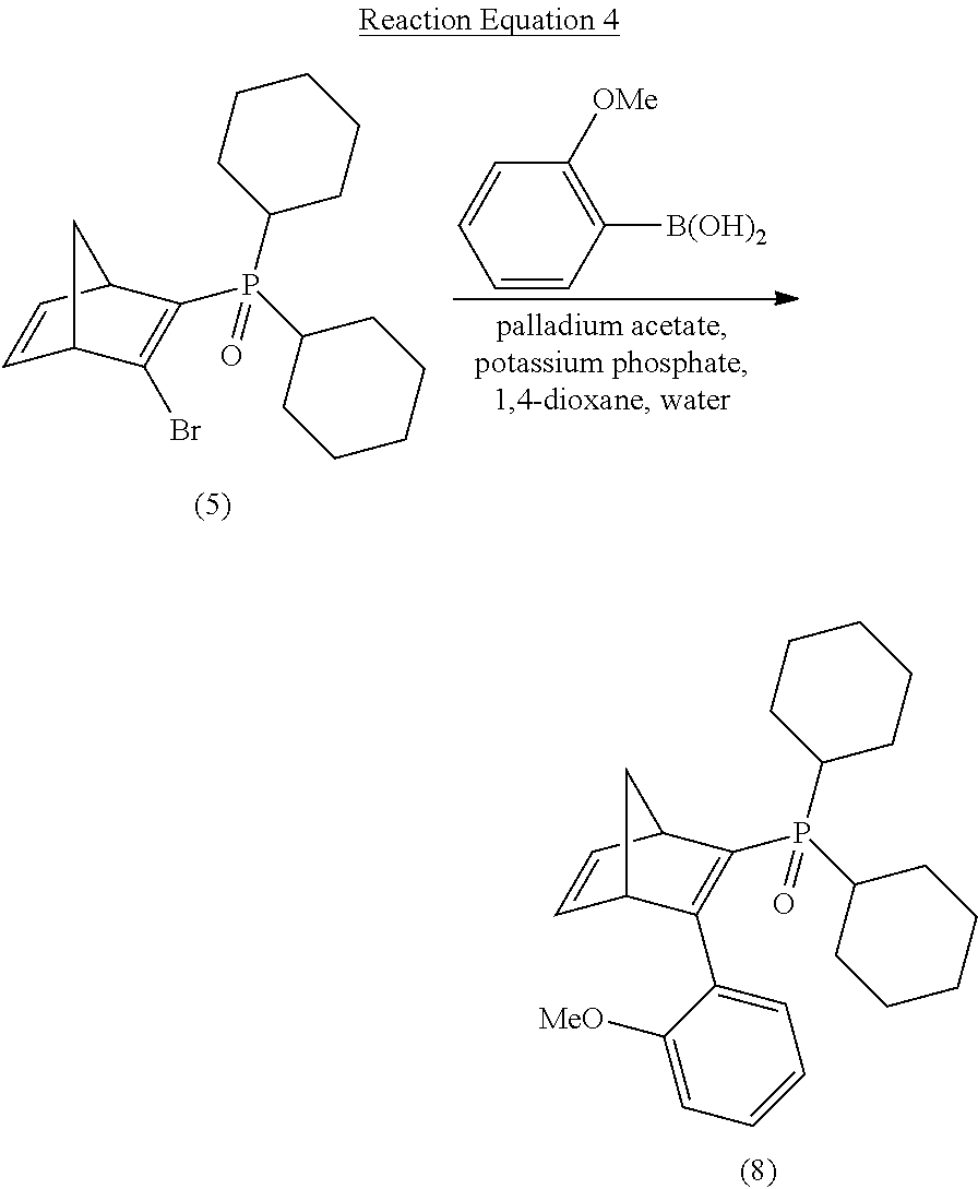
C1=CC2C(P(C3CCCCC3)(C3CCCCC3)=O)=C(Br)C1C2.C1=CC([B(OH)2])=C([OMe])C=C1.C1=CC2C(P(C3CCCCC3)(C3CCCCC3)=O)=C(C3=CC=CC=C3[MeO])C1C2
